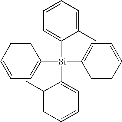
C1([Si](C2=CC=CC=C2C)(C2=CC=CC=C2C)C2=CC=CC=C2)=CC=CC=C1
